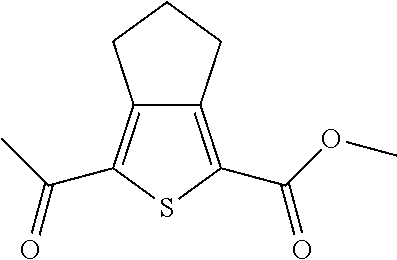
C12=C(C(C)=O)SC(C(OC)=O)=C1CCC2
